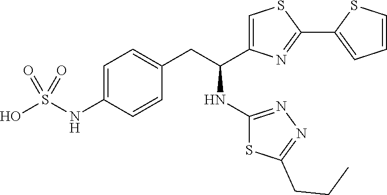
C1=C(NS(O)(=O)=O)C=CC(CC(NC2=NN=C(CCC)S2)C2=CSC(C3=CC=CS3)=N2)=C1
